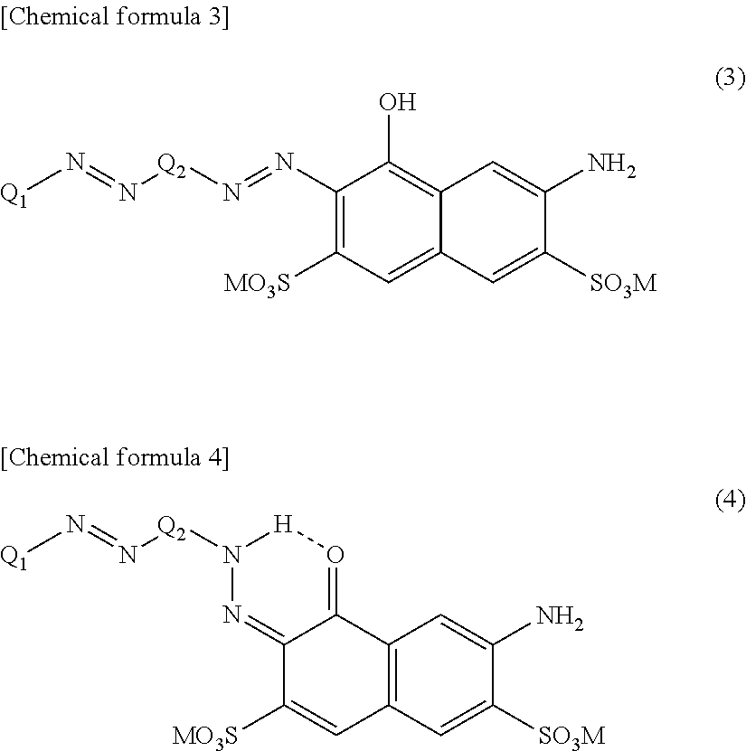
C1([MO3S])=C(N=N[Q2]N=N[Q1])C(O)=C2C(=C1)C=C([SO3M])C(N)=C2.N1=C2C(=O[H]N1[Q2]N=N[Q1])C1=C(C=C2[MO3S])C=C([SO3M])C(N)=C1
